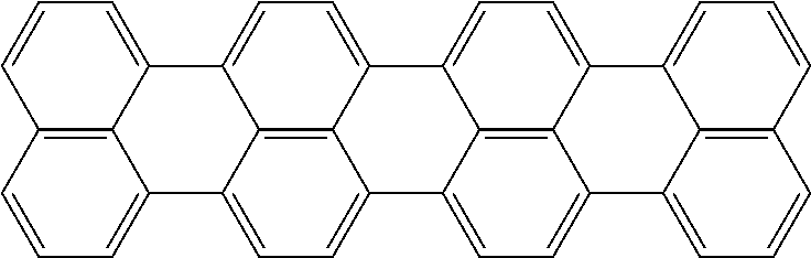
C12=CC=C3C4=CC=C5C6=CC=CC7=C6C(=CC=C7)C6=CC=C(C4=C56)C4=CC=C(C5=CC=CC6=C5C1=CC=C6)C2=C34
